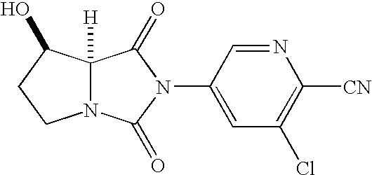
C12([H])N(C(=O)N(C3=CC(Cl)=C([CN])N=C3)C1=O)CCC2O
